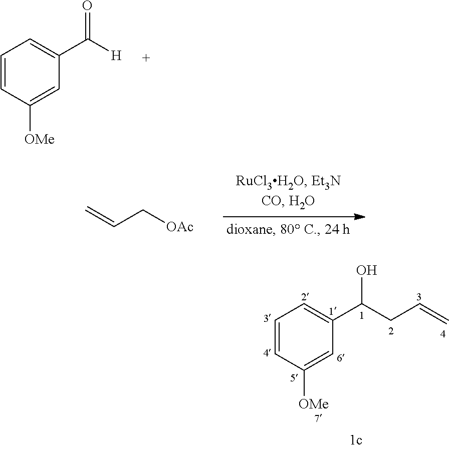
C1=CC([OMe])=CC(C([H])=O)=C1.C=CC[OAc].C1=CC([OMe])=CC(C(CC=C)O)=C1
